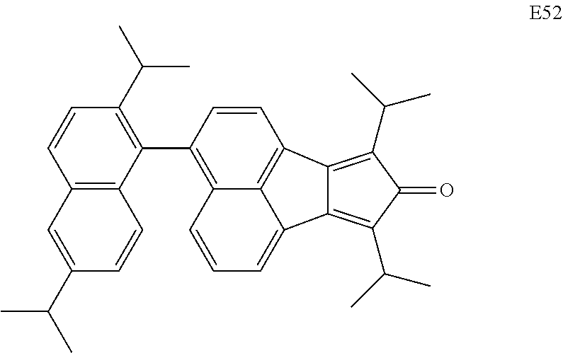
C12=C(C(C)C)C(=O)C(C(C)C)=C1C1=CC=CC3=C(C4=C(C(C)C)C=CC5=C4C=CC(C(C)C)=C5)C=CC2=C31
